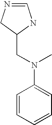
C1=CC=CC=C1N(C)CC1NC=NC1
